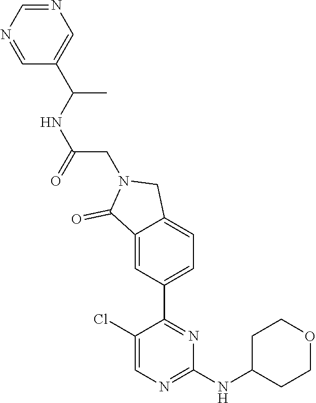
C1(Cl)=CN=C(NC2CCOCC2)N=C1C1=CC=C2C(=C1)C(=O)N(CC(NC(C)C1=CN=CN=C1)=O)C2
